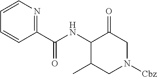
C1(C(=O)NC2C(C)CN([Cbz])CC2=O)=NC=CC=C1
